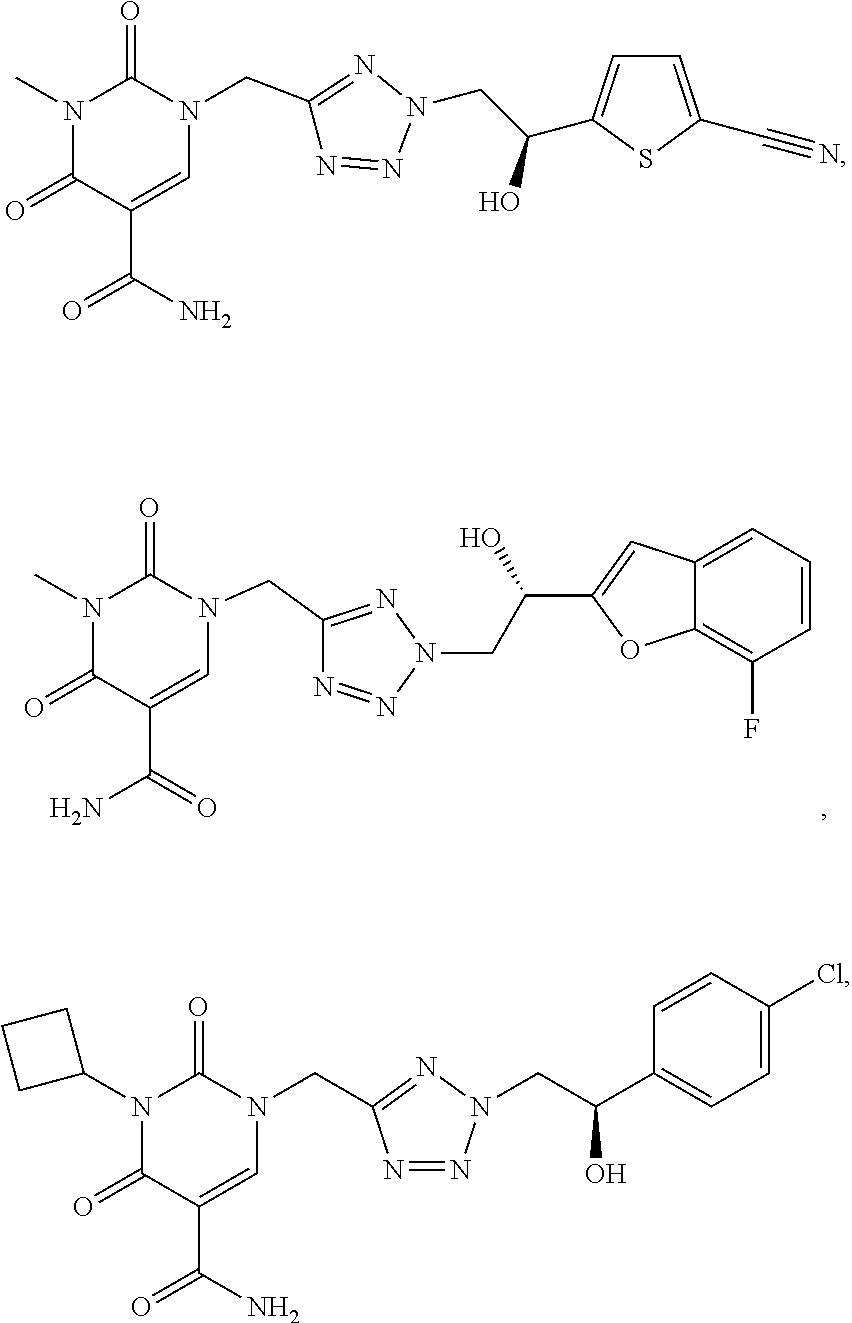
N1(C2CCC2)C(=O)C(C(=O)N)=CN(CC2=NN(CC(C3=CC=C(Cl)C=C3)O)N=N2)C1=O.N1(C)C(=O)C(C(N)=O)=CN(CC2=NN(CC(C3=CC4=CC=CC(F)=C4O3)O)N=N2)C1=O.N1(C)C(=O)C(C(=O)N)=CN(CC2=NN(CC(O)C3=CC=C(C#N)S3)N=N2)C1=O
